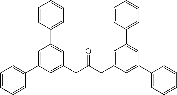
C1=C(C2=CC=CC=C2)C=C(CC(CC2=CC(C3=CC=CC=C3)=CC(C3=CC=CC=C3)=C2)=O)C=C1C1=CC=CC=C1
